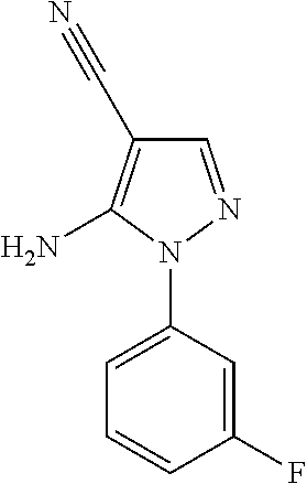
C1=C(N2N=CC(C#N)=C2N)C=C(F)C=C1
